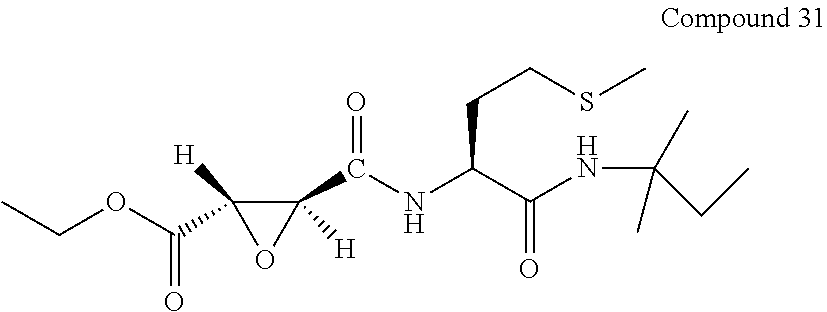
CCOC(C1([H])OC1(C(NC(C(NC(C)(C)CC)=O)CCSC)=O)[H])=O
